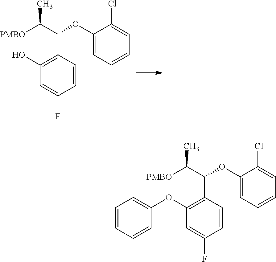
C1(OC(C2=C(O)C=C(F)C=C2)C([PMBO])C)=CC=CC=C1Cl.C1(OC(C2=C(OC3=CC=CC=C3)C=C(F)C=C2)C([PMBO])C)=CC=CC=C1Cl
